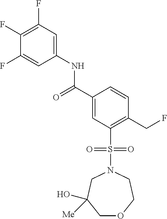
C1(F)=C(F)C=C(NC(C2=CC(S(=O)(=O)N3CC(O)([Me])COCC3)=C(CF)C=C2)=O)C=C1F
